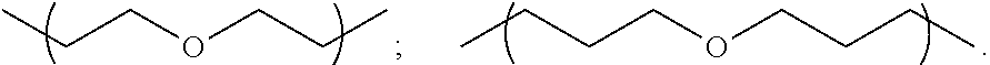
CCCOCCC.CCCCOCCCC
